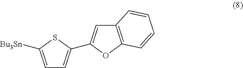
C1=C([Bu3Sn])SC(C2=CC3=C(O2)C=CC=C3)=C1
